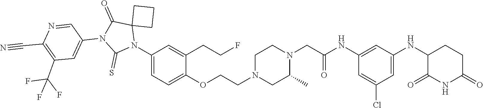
C1=C(Cl)C=C(NC2C(=O)NC(=O)CC2)C=C1NC(CN1CCN(CCOC2=CC=C(N3C4(C(=O)N(C5=CC(C(F)(F)F)=C(C#N)N=C5)C3=S)CCC4)C=C2CCF)CC1C)=O
